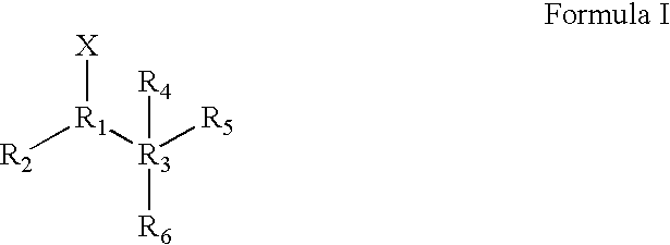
[R2][R1]([R3]([R5])([R6])[R4])[X]
